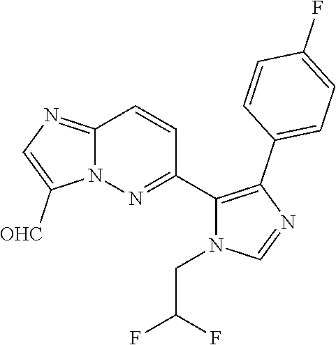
N12C(=NC=C1[OHC])C=CC(C1=C(C3=CC=C(F)C=C3)N=CN1CC(F)F)=N2
